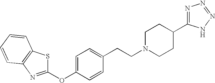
C1=C(OC2=NC3=C(S2)C=CC=C3)C=CC(CCN2CCC(C3=NN=NN3)CC2)=C1
